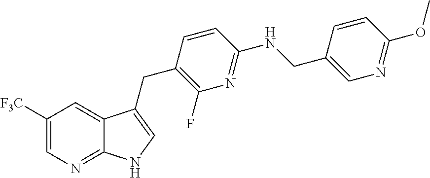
C1([F3C])=CN=C2C(=C1)C(CC1=C(F)N=C(NCC3=CN=C(OC)C=C3)C=C1)=CN2
